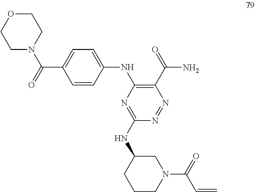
N(C1CN(C(C=C)=O)CCC1)C1=NC(NC2=CC=C(C(N3CCOCC3)=O)C=C2)=C(C(=O)N)N=N1
